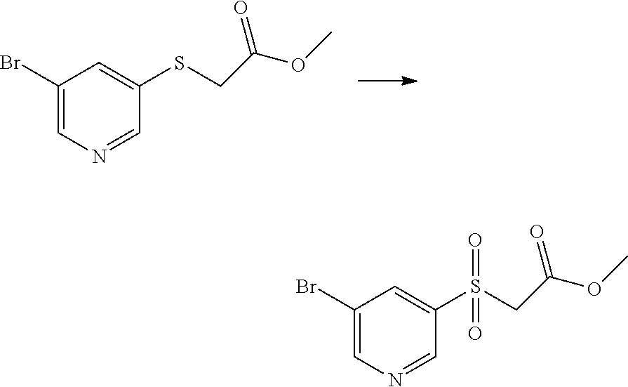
C1(Br)=CN=CC(SCC(OC)=O)=C1.C1(Br)=CN=CC(S(CC(OC)=O)(=O)=O)=C1
